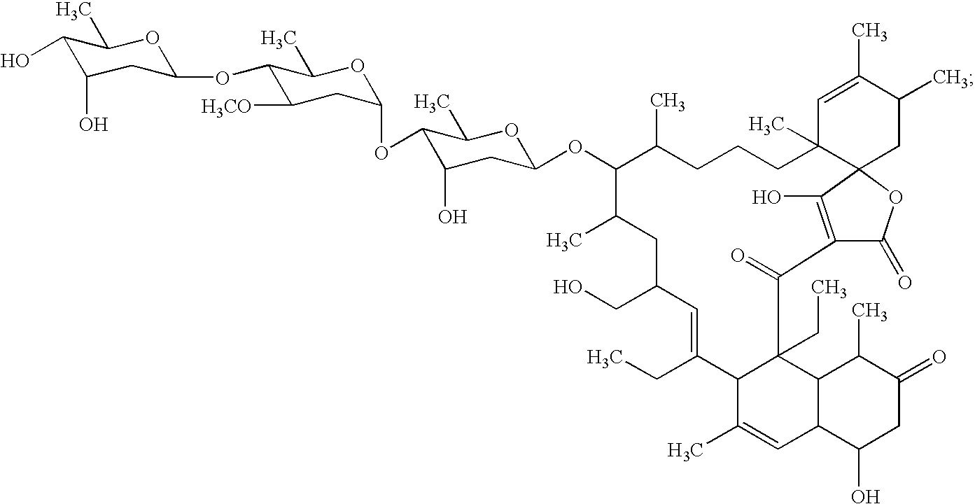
C1=C(C)C2C(CC)(C3C1C(O)CC(=O)C3C)C(=O)C1=C(O)C3(C(C)(CCCC(C)C(OC4OC(C)C(OC5CC([H3CO])C(OC6CC(O)C(O)C(C)O6)C(C)O5)C(O)C4)C(C)CC(CO)C=C2CC)C=C(C)C(C)C3)OC1=O
